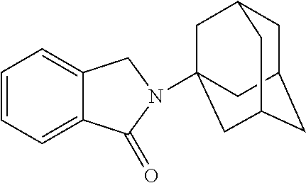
C1=CC=C2C(=C1)CN(C13CC4CC(CC(C1)C4)C3)C2=O
